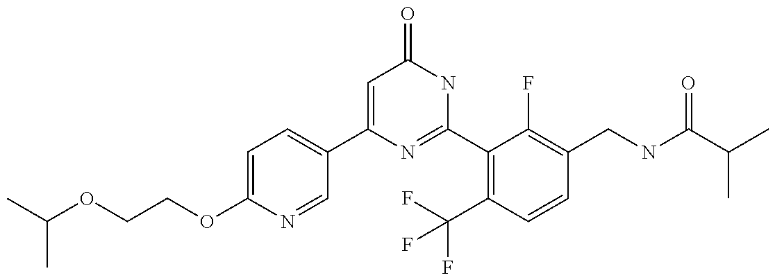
C1(C2=CC=C(OCCOC(C)C)N=C2)=CC(=O)NC(C2=C(C(F)(F)F)C=CC(CNC(C(C)C)=O)=C2F)=N1
